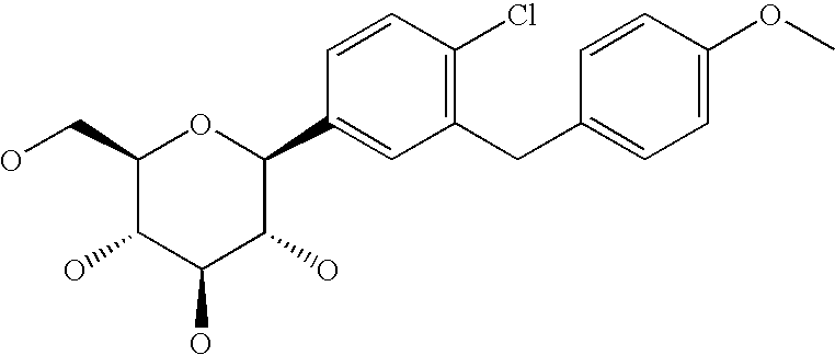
C1(CO)C(O)C(O)C(O)C(C2=CC(CC3=CC=C(OC)C=C3)=C(Cl)C=C2)O1
